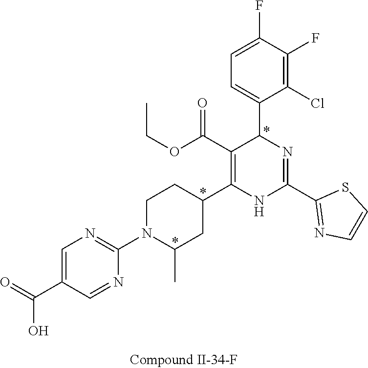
C1(F)=C(Cl)C(C2N=C(C3=NC=CS3)NC(C3CCN(C4=NC=C(C(=O)O)C=N4)C(C)C3)=C2C(OCC)=O)=CC=C1F
